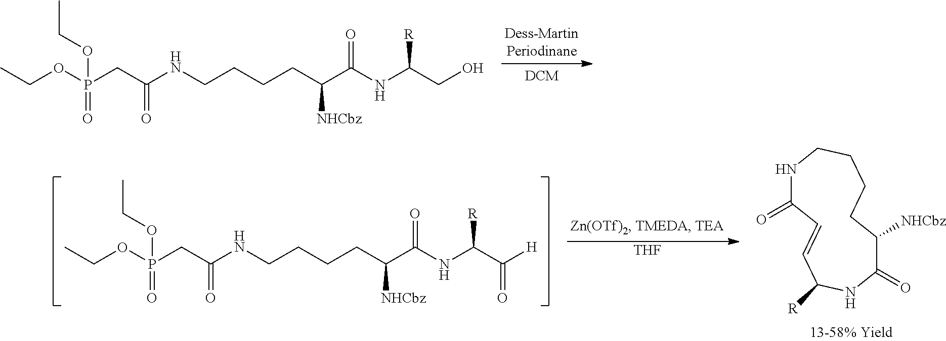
CCOP(CC(=O)NCCCCC(C(NC(CO)[R])=O)[NHCbz])(=O)OCC.CCOP(CC(=O)NCCCCC(C(NC(C([H])=O)[R])=O)[NHCbz])(=O)OCC.[THF].N1C(=O)C=CC([R])NC(=O)C([NHCbz])CCCC1
